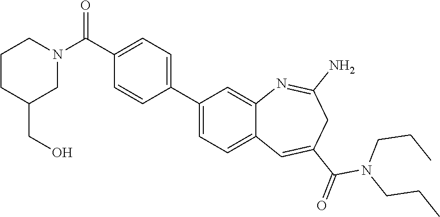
C1(CO)CN(C(=O)C2=CC=C(C3=CC=C4C(=C3)N=C(N)CC(C(N(CCC)CCC)=O)=C4)C=C2)CCC1
